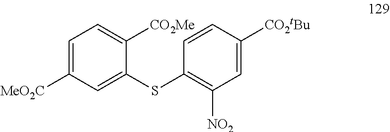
C1=CC([CO2tBu])=CC([NO2])=C1SC1=CC([MeO2C])=CC=C1[CO2Me]
